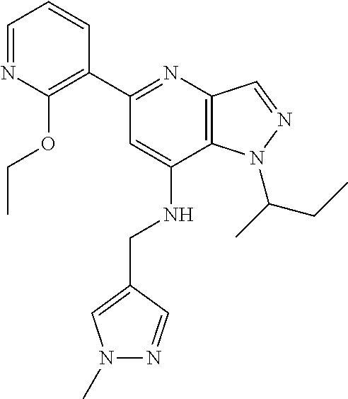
C1=NC(OCC)=C(C2=NC3=C(C(NCC4=CN(C)N=C4)=C2)N(C(C)CC)N=C3)C=C1
